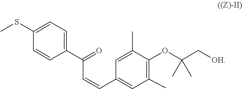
C1(C)=CC(C=CC(C2=CC=C(SC)C=C2)=O)=CC(C)=C1OC(C)(C)C[OH]
